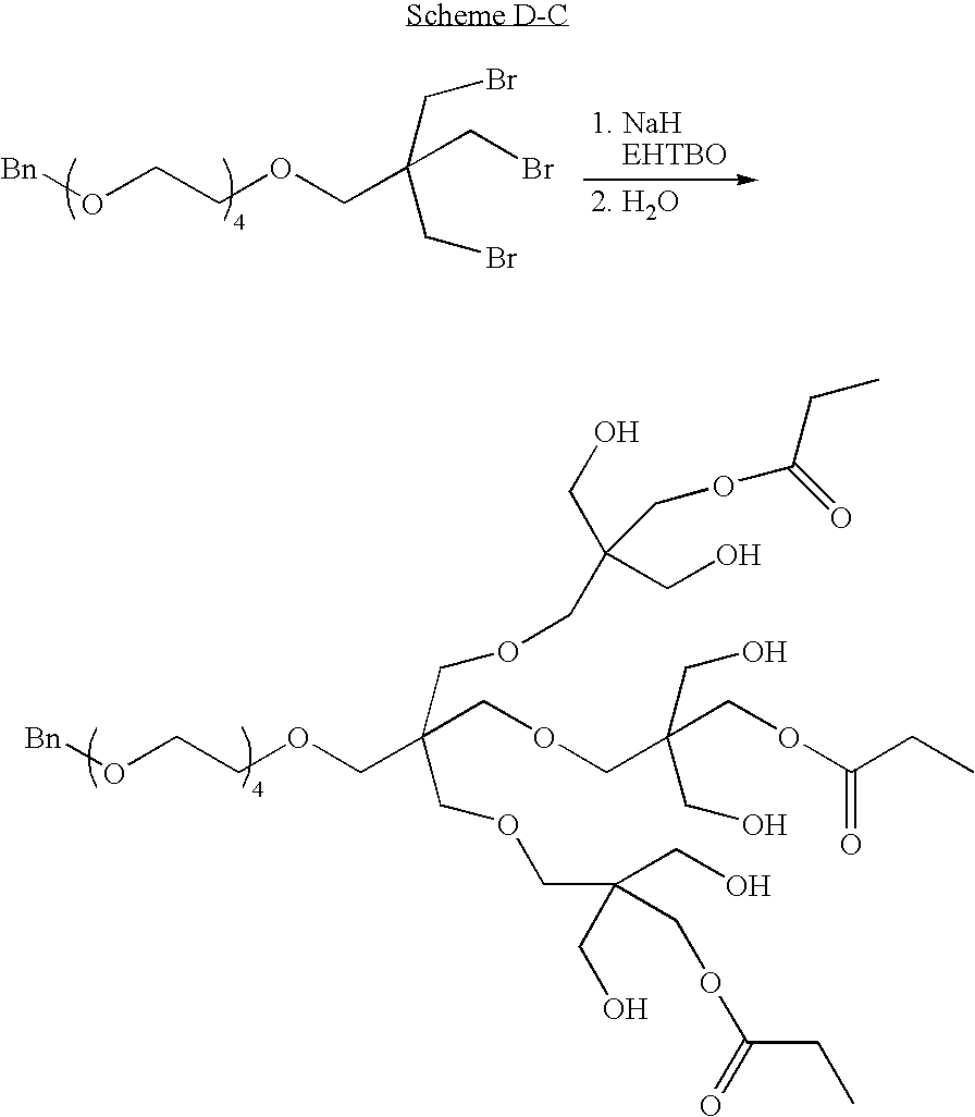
[Bn]OCCOCC(CBr)(CBr)CBr.[Bn]OCCOCC(COCC(COC(CC)=O)(CO)CO)(COCC(CO)(CO)COC(=O)CC)COCC(CO)(COC(CC)=O)CO
